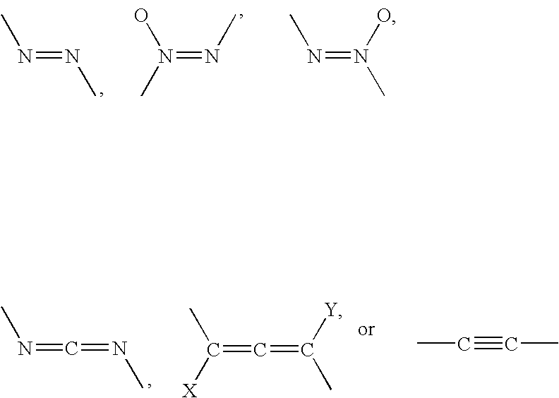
N(=NC)C.N(=NC)(O)C.N(=N(O)C)C.N(=C=NC)C.C(=C=C(C)[Y])(C)[X].CC#CC
